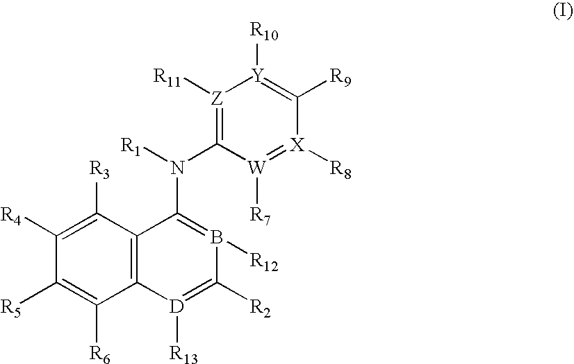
C1([R4])=C([R3])C2=C(C([R6])=C1[R5])[D]([R13])=C([R2])B([R12])=C2N(C1=[Z]([R11])[Y]([R10])=C([R9])[X]([R8])=[W]1[R7])[R1]
